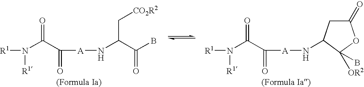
N(C(C([A]NC(C(B)=O)C[CO2R2])=O)=O)([R1])[R1].N(C(C([A]NC1CC(=O)OC1(B)[OR2])=O)=O)([R1])[R1]
